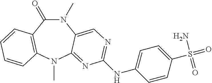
N1(C)C(=O)C2=C(N(C)C3=NC(NC4=CC=C(S(N)(=O)=O)C=C4)=NC=C13)C=CC=C2
